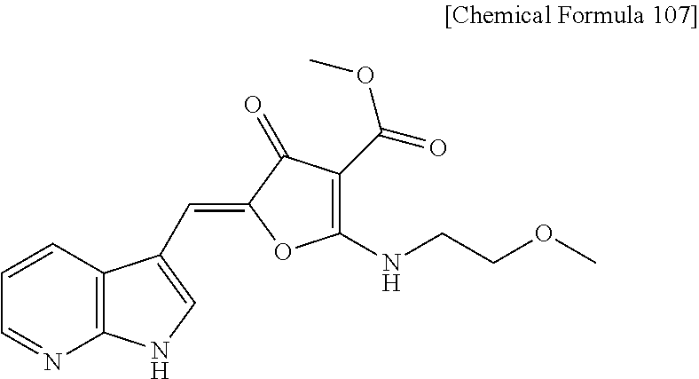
C12=C(C=CC=N1)C(C=C1C(=O)C(C(=O)OC)=C(NCCOC)O1)=CN2
